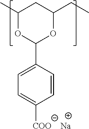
C1(C)OC(C2=CC=C([COO])C=C2)OC(CC)C1.[Na]
